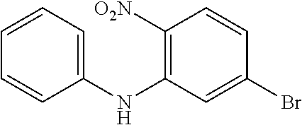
C1([O2N])=C(NC2=CC=CC=C2)C=C(Br)C=C1
